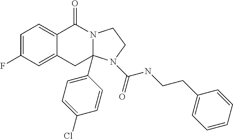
C1=C(F)C=C2C(=C1)C(=O)N1C(C3=CC=C(Cl)C=C3)(C2)N(C(=O)NCCC2=CC=CC=C2)CC1
